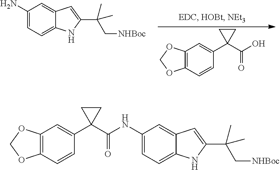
C1(N)=CC=C2C(=C1)C=C(C(C[NHBoc])(C)C)N2.C12=C(C=CC(C3(C(O)=O)CC3)=C1)OCO2.C12=C(C=CC(C3(C(NC4=CC=C5C(=C4)C=C(C(C)(C[NHBoc])C)N5)=O)CC3)=C1)OCO2
